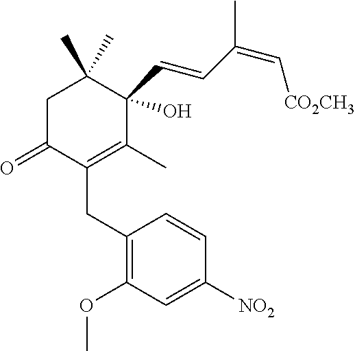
C1C(=O)C(CC2=C(OC)C=C([NO2])C=C2)=C(C)C(O)(C=CC(C)=C[CO2CH3])C1(C)C
